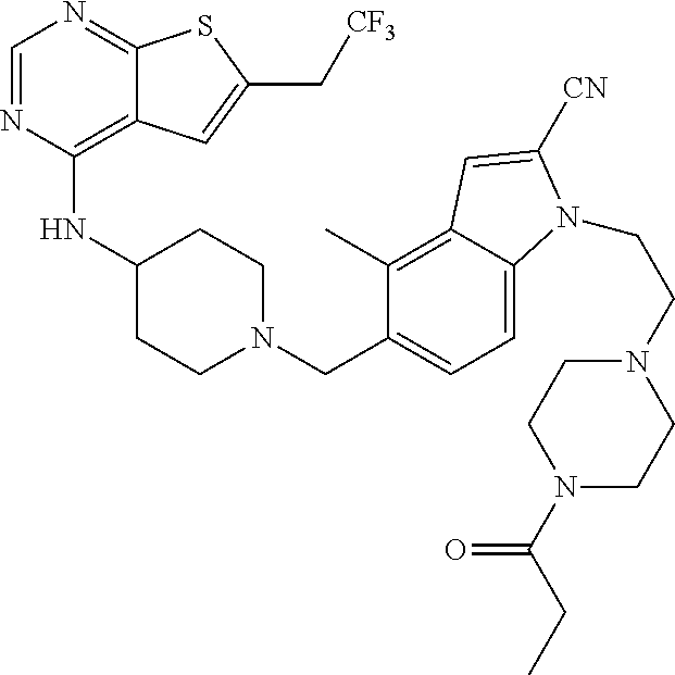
C1=NC(NC2CCN(CC3=CC=C4C(=C3C)C=C([CN])N4CCN3CCN(C(=O)CC)CC3)CC2)=C2C(=N1)SC(C[CF3])=C2
